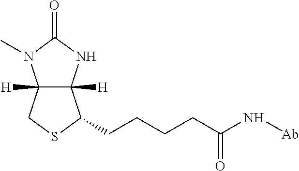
C12([H])C([H])(NC(=O)N1C)C(CCCCC(N[Ab])=O)SC2
